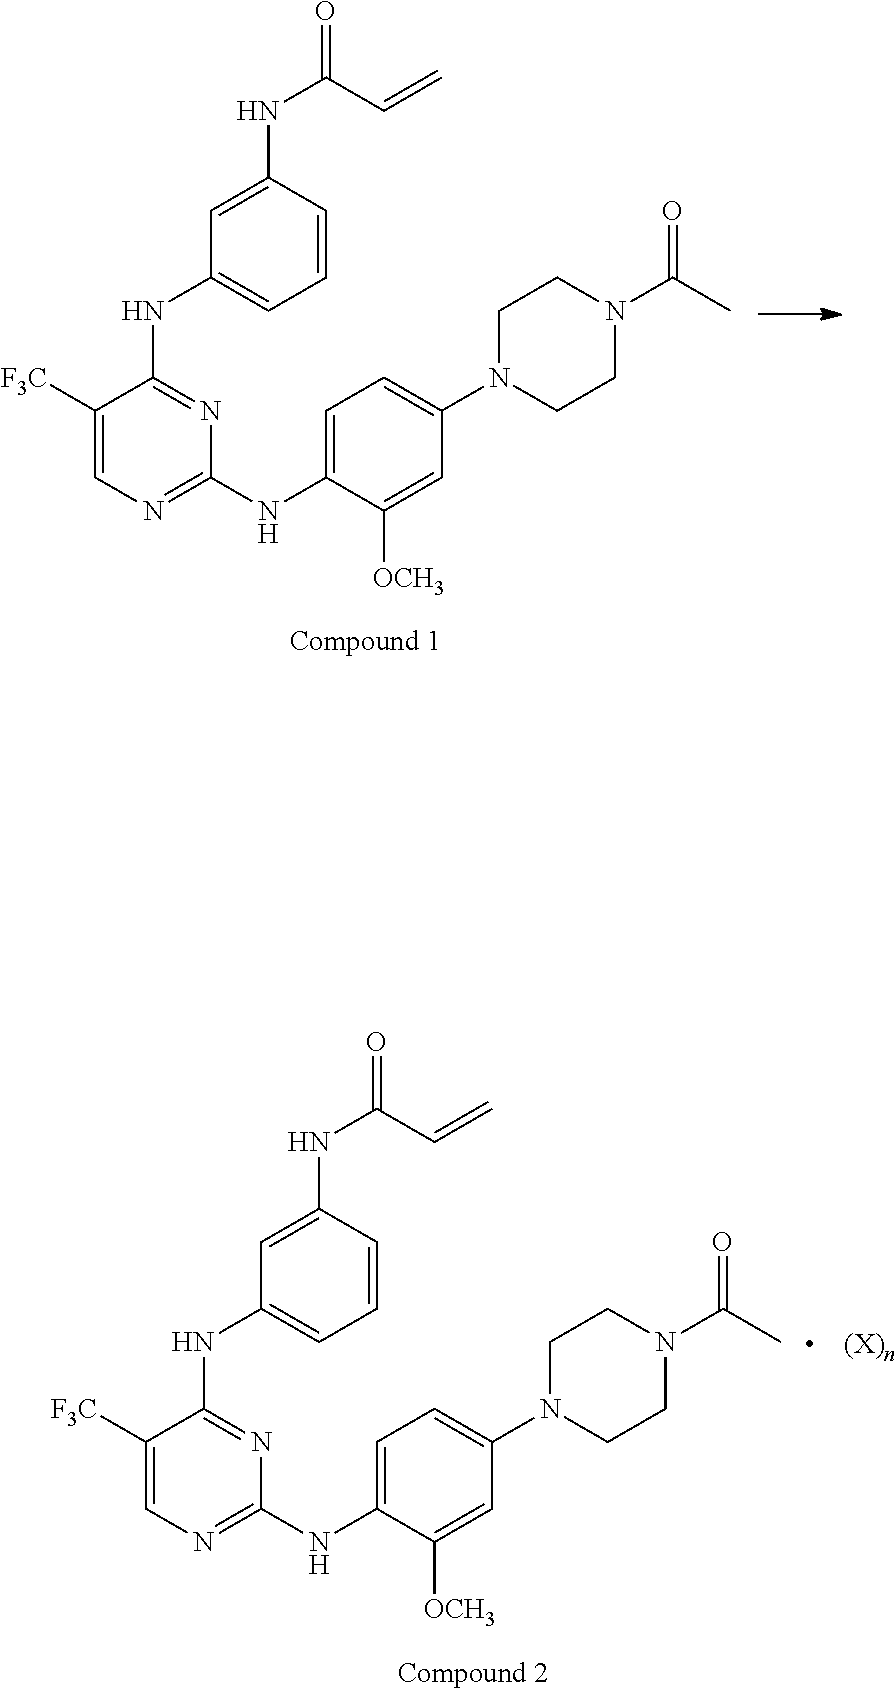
C1([F3C])=CN=C(NC2=CC=C(N3CCN(C(C)=O)CC3)C=C2[OCH3])N=C1NC1=CC=CC(NC(C=C)=O)=C1.C1([F3C])=CN=C(NC2=CC=C(N3CCN(C(C)=O)CC3)C=C2[OCH3])N=C1NC1=CC=CC(NC(C=C)=O)=C1
